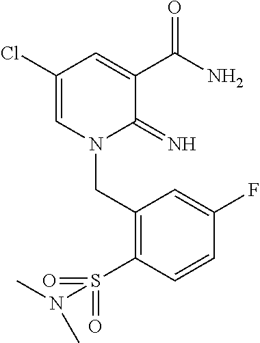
C1(Cl)=CN(CC2=C(S(=O)(=O)N(C)C)C=CC(F)=C2)C(=N)C(C(N)=O)=C1
